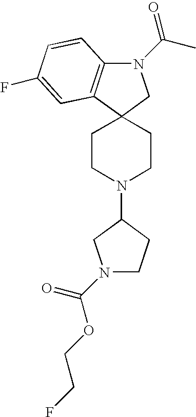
C1CN(C2CN(C(OCCF)=O)CC2)CCC12CN(C(C)=O)C1=C2C=C(F)C=C1
